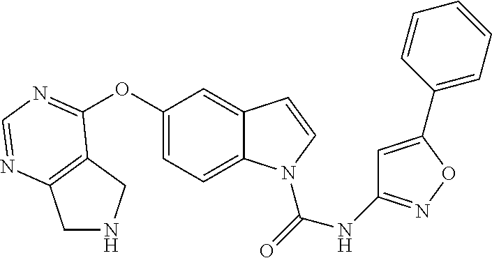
C1(OC2=NC=NC3=C2CNC3)=CC=C2C(=C1)C=CN2C(=O)NC1=NOC(C2=CC=CC=C2)=C1
